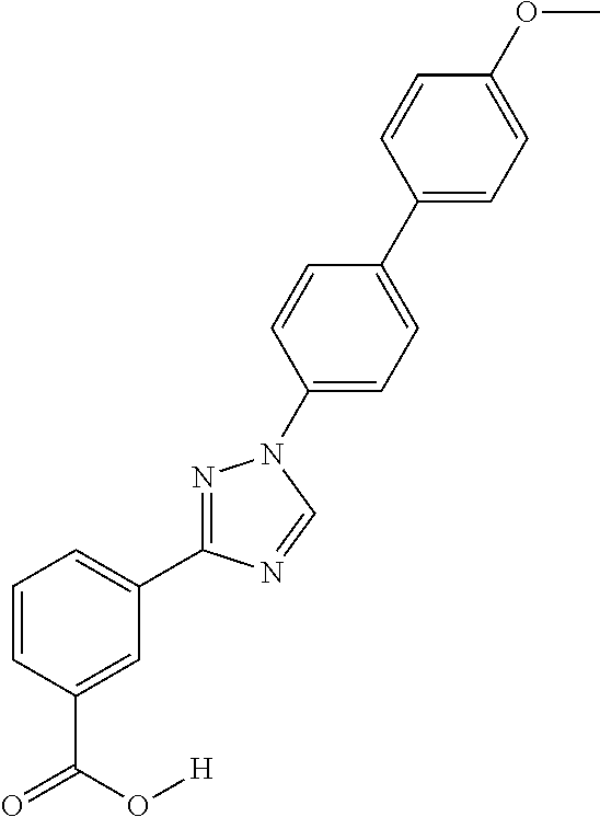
C1=CC(C(O[H])=O)=CC(C2=NN(C3=CC=C(C4=CC=C(OC)C=C4)C=C3)C=N2)=C1
